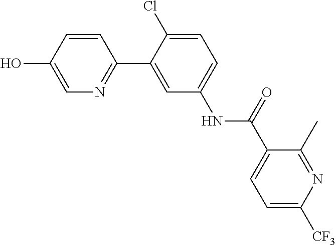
C1(C)=NC([CF3])=CC=C1C(NC1=CC=C(Cl)C(C2=NC=C(O)C=C2)=C1)=O
